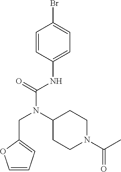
C1=C(NC(N(C2CCN(C(C)=O)CC2)CC2=CC=CO2)=O)C=CC(Br)=C1
